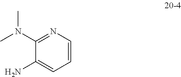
C1(N(C)C)=NC=CC=C1N
